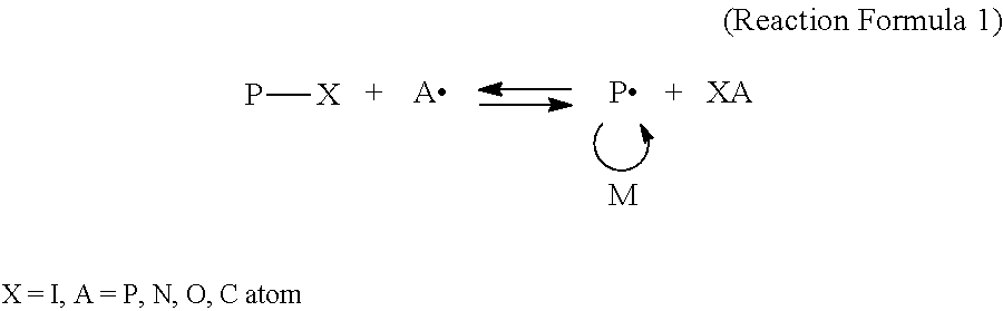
P[X].[A].[XA].[M]
